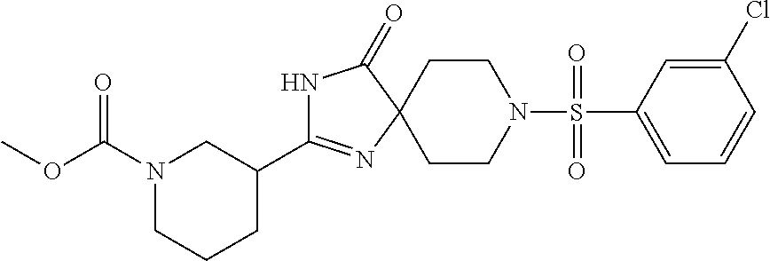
C1CN(S(=O)(=O)C2=CC=CC(Cl)=C2)CCC12N=C(C1CN(C(OC)=O)CCC1)NC2=O
